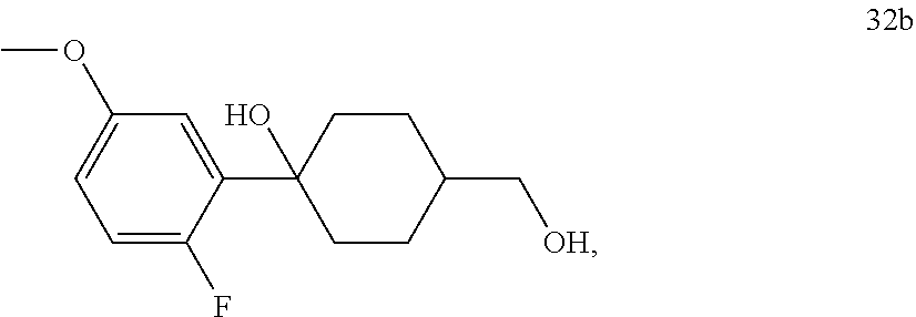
C1=C(F)C(C2(O)CCC(C[OH])CC2)=CC(OC)=C1
